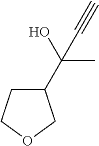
C(O)(C#C)(C1CCOC1)C
